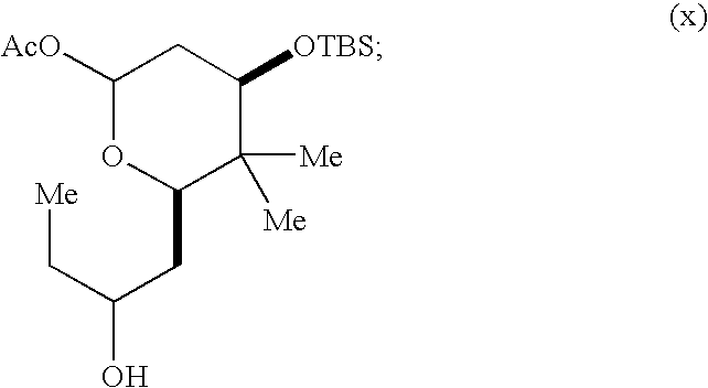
C1([AcO])OC(CC(C[Me])O)C([Me])([Me])C([OTBS])C1
